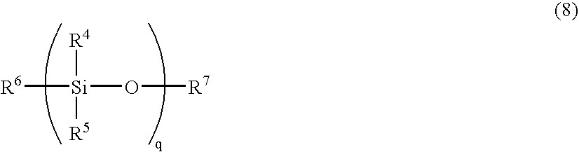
[R6][Si](O[R7])([R4])[R5]
